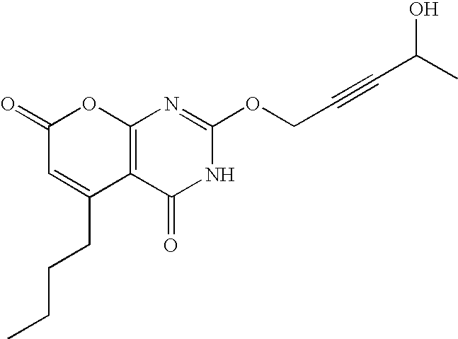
C12=C(C(=O)NC(OCC#CC(O)C)=N1)C(CCCC)=CC(=O)O2
